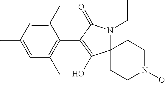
C1(C)=CC(C)=CC(C)=C1C1=C(O)C2(N(CC)C1=O)CCN(OC)CC2
